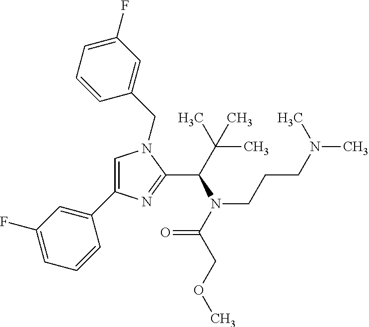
C1=C(C2=CC(F)=CC=C2)N=C(C(N(CCCN(C)C)C(=O)COC)C(C)(C)C)N1CC1=CC(F)=CC=C1
